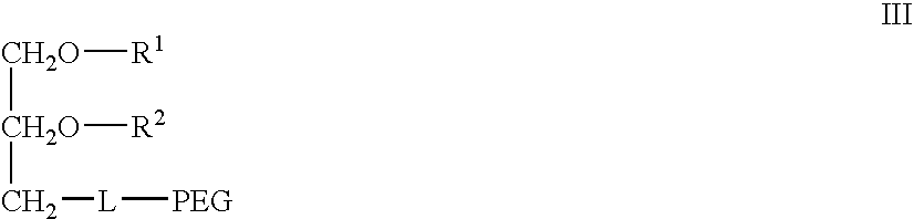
[CH2O]([CH2O](C[L][PEG])[R2])[R1]
